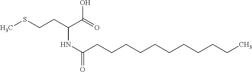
C(NC(CCCCCCCCCCC)=O)(C(O)=O)CCSC
